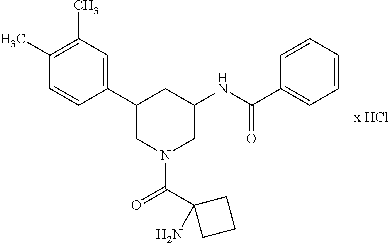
C1(C)=C(C)C=C(C2CN(C(C3(N)CCC3)=O)CC(NC(C3=CC=CC=C3)=O)C2)C=C1
